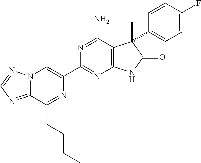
C12=NC=NN1C=C(C1=NC3=C(C(N)=N1)C(C1=CC=C(F)C=C1)(C)C(=O)N3)N=C2CCCC
